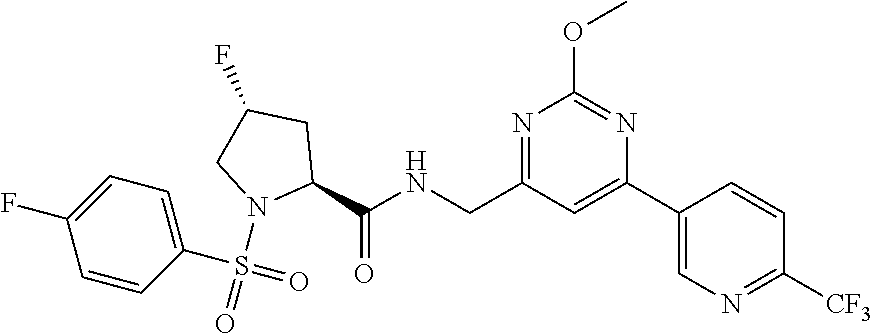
C1(C2=CC(CNC(C3CC(F)CN3S(=O)(C3=CC=C(F)C=C3)=O)=O)=NC(OC)=N2)=CN=C([CF3])C=C1
